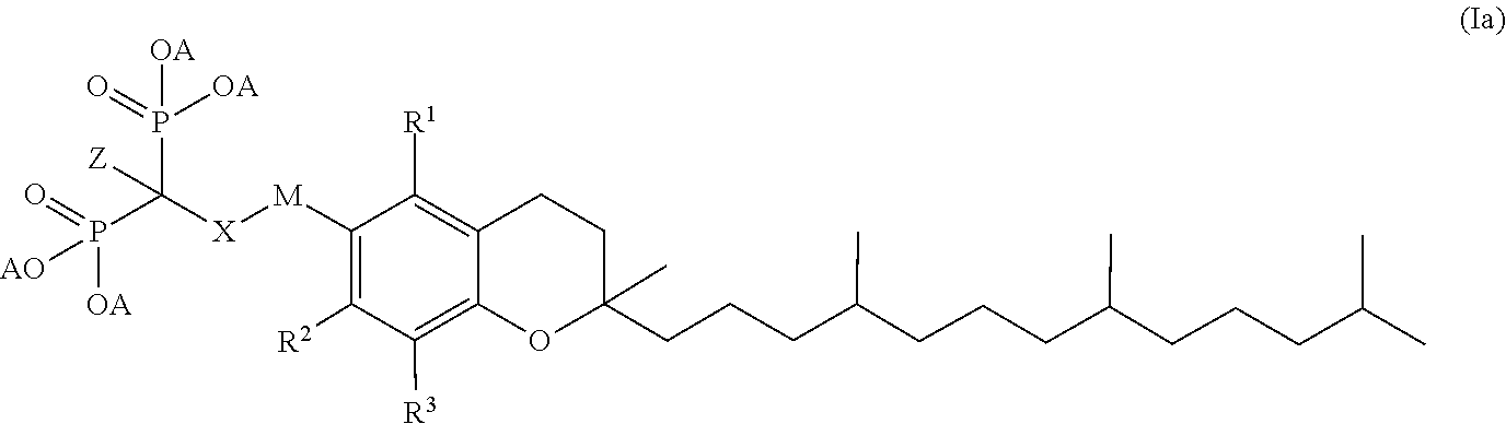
O=P(C(P([OA])(=O)[OA])([Z])[X][M]C1=C([R2])C([R3])=C2C(=C1[R1])CCC(C)(CCCC(C)CCCC(C)CCCC(C)C)O2)([OA])[AO]
